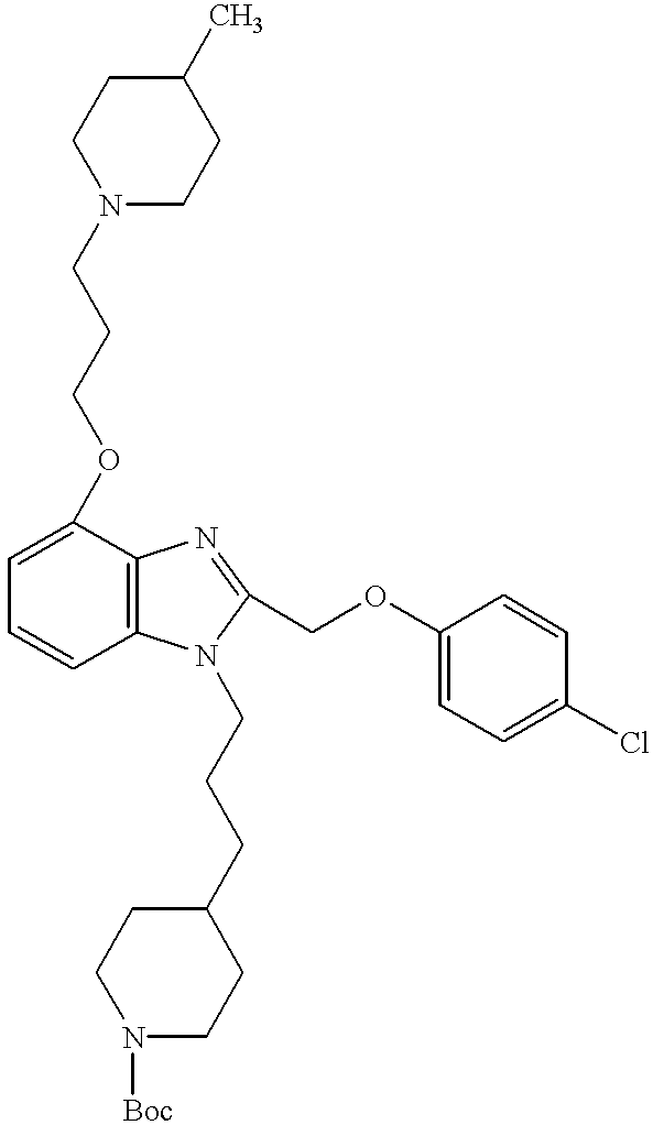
C1N(CCCOC2=CC=CC3=C2N=C(COC2=CC=C(Cl)C=C2)N3CCCC2CCN([Boc])CC2)CCC(C)C1
